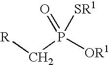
[R]CP(=O)([SR1])[OR1]
